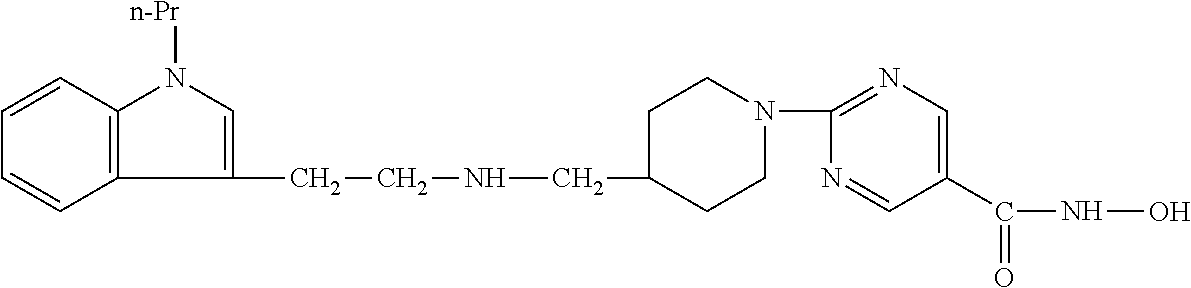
C1CN(C2=NC=C(C(=O)NO)C=N2)CCC1CNCCC1=CN([n-Pr])C2=C1C=CC=C2
